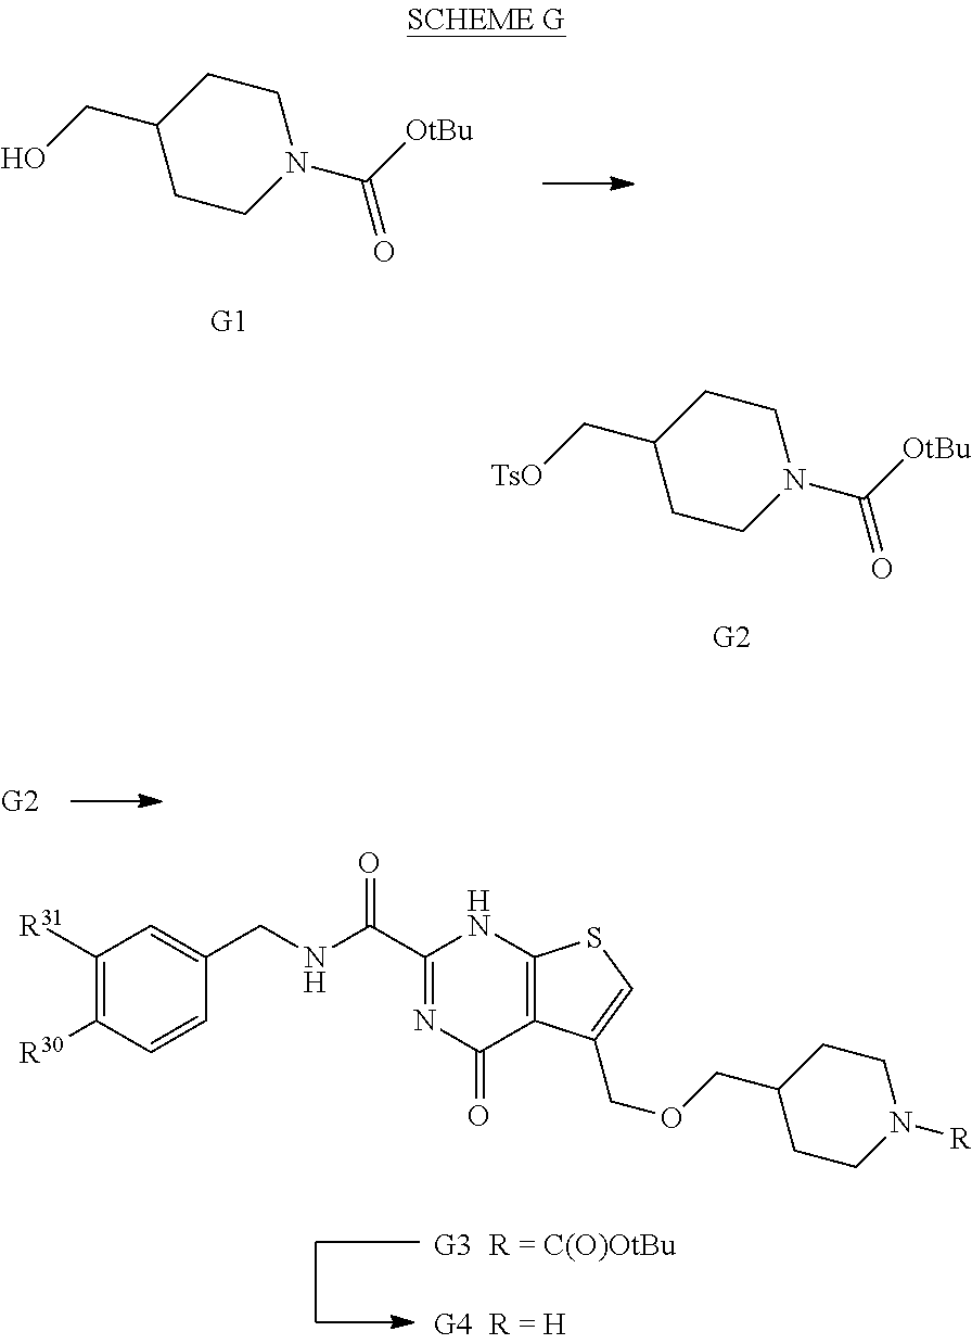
C1CC(CO)CCN1C([OtBu])=O.C1CC(C[TsO])CCN1C([OtBu])=O.C1(C(NCC2=CC([R31])=C([R30])C=C2)=O)=NC(=O)C2=C(N1)SC=C2COCC1CCN([R])CC1
